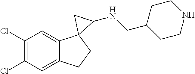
C1(Cl)=C(Cl)C=C2C(=C1)C1(CC2)C(NCC2CCNCC2)C1
